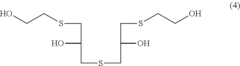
C(CSCC(O)CSCC(O)CSCCO)O
